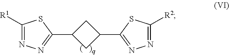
C1C(C2=NN=C([R1])S2)CC1C1=NN=C([R2])S1
